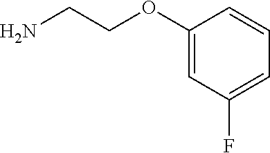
NCCOC1=CC(F)=CC=C1
